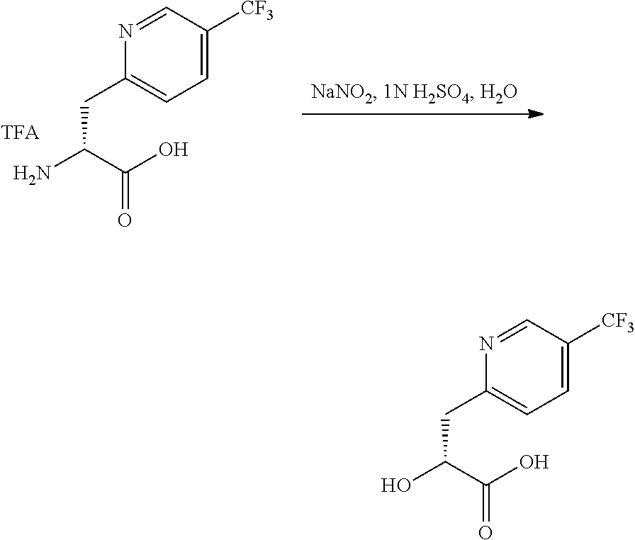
NC(C(O)=O)CC1=CC=C([CF3])C=N1.OC(C(O)=O)CC1=CC=C([CF3])C=N1
